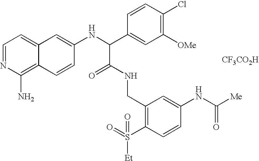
C1=NC(N)=C2C(=C1)C=C(NC(C1=CC([OMe])=C(Cl)C=C1)C(=O)NCC1=C(S(=O)([Et])=O)C=CC(NC([Me])=O)=C1)C=C2.[CF3CO2H]
